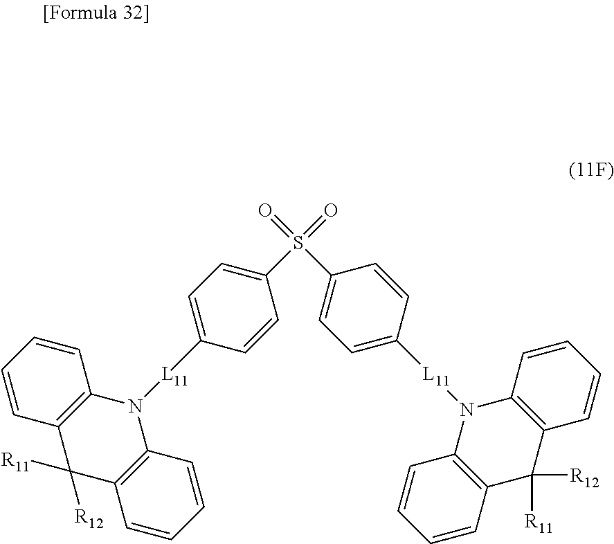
C12=C(C=CC=C1)N([L11]C1=CC=C(S(=O)(=O)C3=CC=C([L11]N4C5=C(C=CC=C5)C([R11])([R12])C5=C4C=CC=C5)C=C3)C=C1)C1=C(C2([R12])[R11])C=CC=C1
